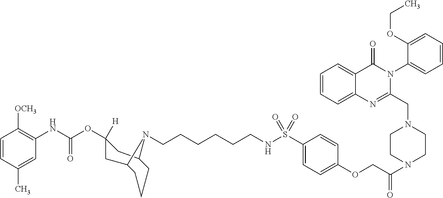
C1=CC(C)=CC(NC(OC2([H])CC3CCCC(C2)N3CCCCCCNS(=O)(C2=CC=C(OCC(=O)N3CCN(CC4=NC5=CC=CC=C5C(=O)N4C4=CC=CC=C4OCC)CC3)C=C2)=O)=O)=C1[OCH3]
